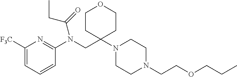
C1([F3C])=CC=CC(N(CC2(N3CCN(CCOCCC)CC3)CCOCC2)C(=O)CC)=N1
